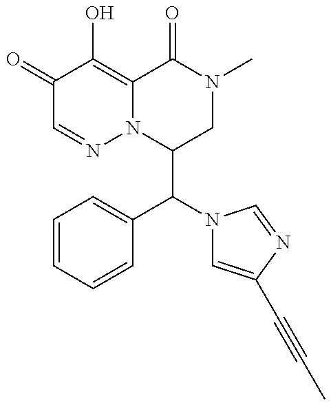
C1(=O)C=NN2C(=C1O)C(=O)N(C)CC2C(N1C=C(C#CC)N=C1)C1=CC=CC=C1
